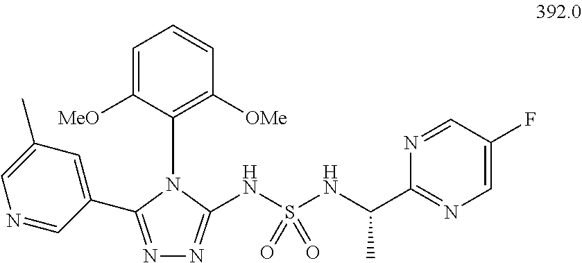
C1=C([MeO])C(N2C(NS(NC(C3=NC=C(F)C=N3)C)(=O)=O)=NN=C2C2=CC(C)=CN=C2)=C([OMe])C=C1
